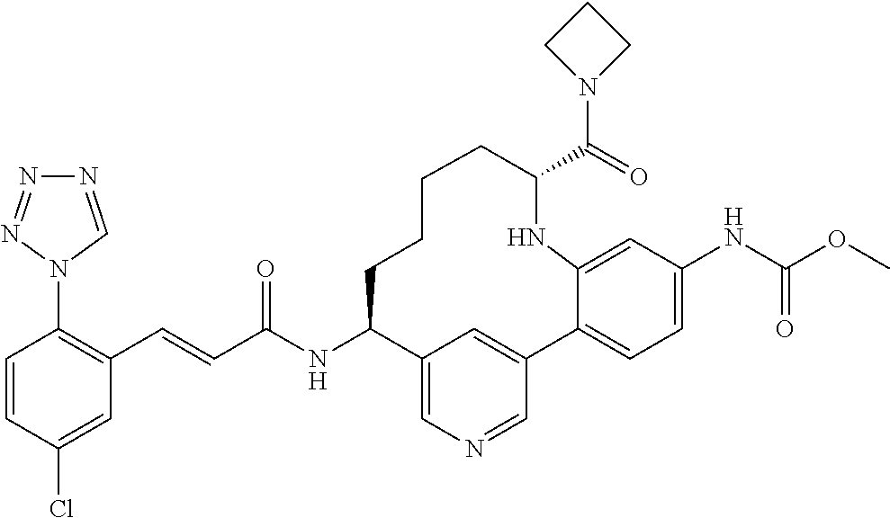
C1=CC(Cl)=CC(C=CC(NC2C3=CN=CC(=C3)C3=CC=C(NC(OC)=O)C=C3NC(C(=O)N3CCC3)CCCC2)=O)=C1N1C=NN=N1
